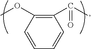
C1=CC(OC)=C(C(C)=O)C=C1
